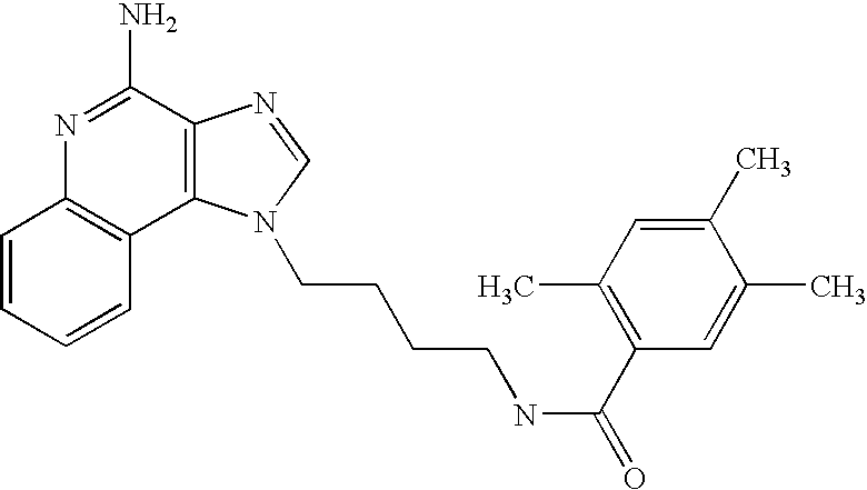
C1=CC=CC2=C1N=C(N)C1=C2N(CCCCNC(=O)C2=C(C)C=C(C)C(C)=C2)C=N1
